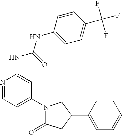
N1(C2=CC=NC(NC(NC3=CC=C(C(F)(F)F)C=C3)=O)=C2)C(=O)CC(C2=CC=CC=C2)C1
